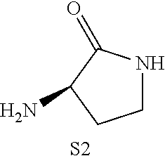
C1NC(=O)C(N)C1.[S2]
